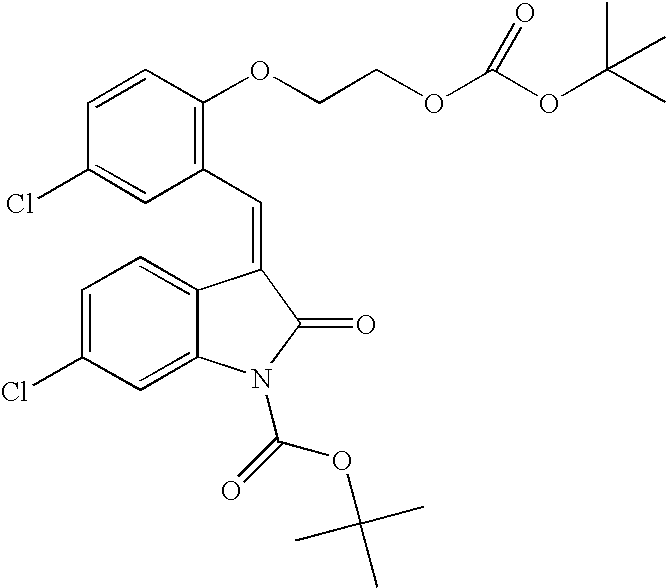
C1(C=C2C3=CC=C(Cl)C=C3N(C(=O)OC(C)(C)C)C2=O)=C(OCCOC(OC(C)(C)C)=O)C=CC(Cl)=C1
